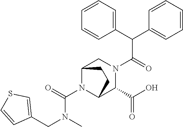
C(N(C)CC1=CSC=C1)(N1C2C(C(=O)O)N(C(C(C3=CC=CC=C3)C3=CC=CC=C3)=O)CC1CC2)=O
